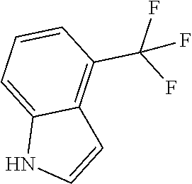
N1C=CC2=C(C(F)(F)F)C=CC=C12
